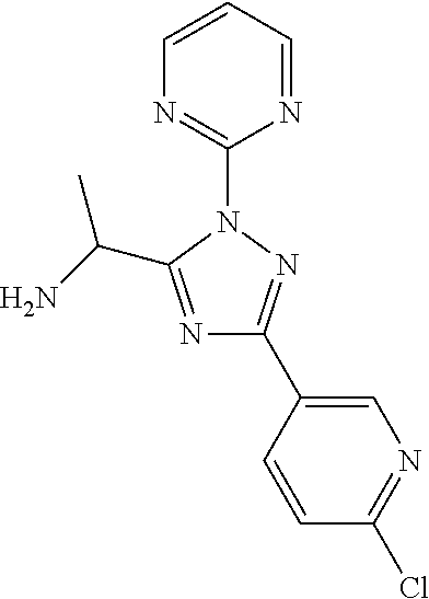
N1=C(C(N)C)N(C2=NC=CC=N2)N=C1C1=CN=C(Cl)C=C1
